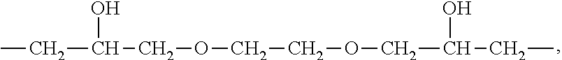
CCC(O)COCCOCC(O)CC
